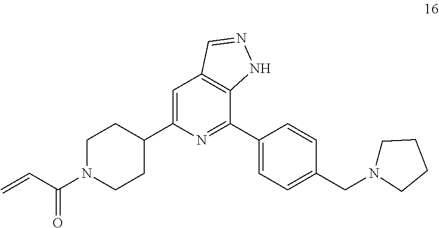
C1=C(C2CCN(C(C=C)=O)CC2)N=C(C2=CC=C(CN3CCCC3)C=C2)C2=C1C=NN2
